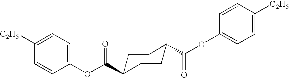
C1([C2H5])=CC=C(OC(=O)C2CCC(C(OC3=CC=C([C2H5])C=C3)=O)CC2)C=C1
